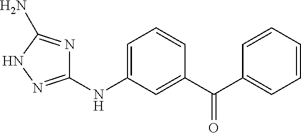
C1(NC2=CC=CC(C(C3=CC=CC=C3)=O)=C2)=NNC(N)=N1
